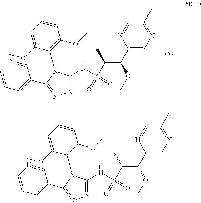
N(S(C(C(OC)C1=CN=C(C)C=N1)C)(=O)=O)C1=NN=C(C2=CC=CN=C2)N1C1=C(OC)C=CC=C1OC.N(S(C(C(OC)C1=CN=C(C)C=N1)C)(=O)=O)C1=NN=C(C2=CC=CN=C2)N1C1=C(OC)C=CC=C1OC
